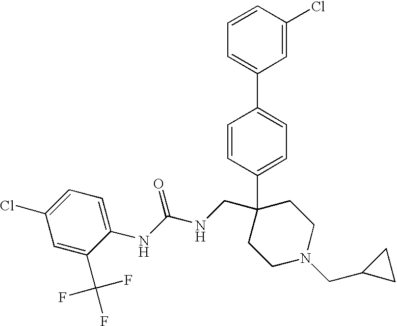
C1=C(C2(CNC(NC3=CC=C(Cl)C=C3C(F)(F)F)=O)CCN(CC3CC3)CC2)C=CC(C2=CC=CC(Cl)=C2)=C1
